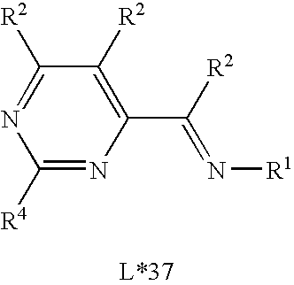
C1([R4])=NC(C([R2])=N[R1])=C([R2])C([R2])=N1
